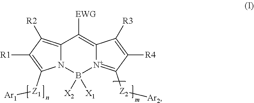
C12=C([R2])C([R1])=C([Z1][Ar1])N1B([X2])([X1])[N+]1=C([Z2][Ar2])C([R4])=C([R3])C1=C2[EWG]
